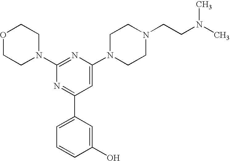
C1(N2CCOCC2)=NC(N2CCN(CCN(C)C)CC2)=CC(C2=CC=CC(O)=C2)=N1
